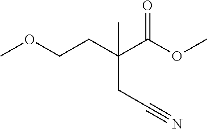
COCCC(C(OC)=O)(C)CC#N
